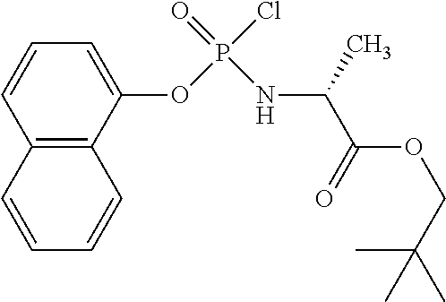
C1(OP(Cl)(=O)NC(C(=O)OCC(C)(C)C)C)=CC=CC2=C1C=CC=C2
